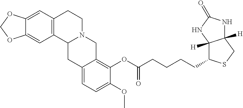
C12=CC3=C(C=C1OCO2)CCN1C3CC2=CC=C(OC)C(OC(CCCCC3C4([H])C([H])(CS3)NC(=O)N4)=O)=C2C1
